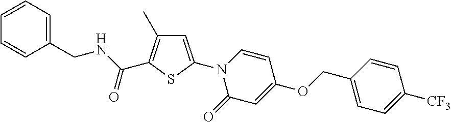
C(NC(C1=C(C)C=C(N2C(=O)C=C(OCC3=CC=C([CF3])C=C3)C=C2)S1)=O)C1=CC=CC=C1
